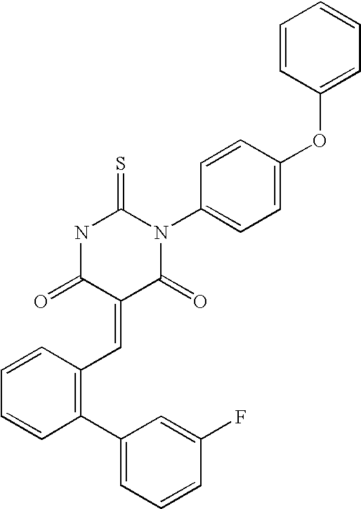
C1=CC(OC2=CC=C(N3C(=S)NC(=O)C(=CC4=C(C5=CC=CC(F)=C5)C=CC=C4)C3=O)C=C2)=CC=C1
